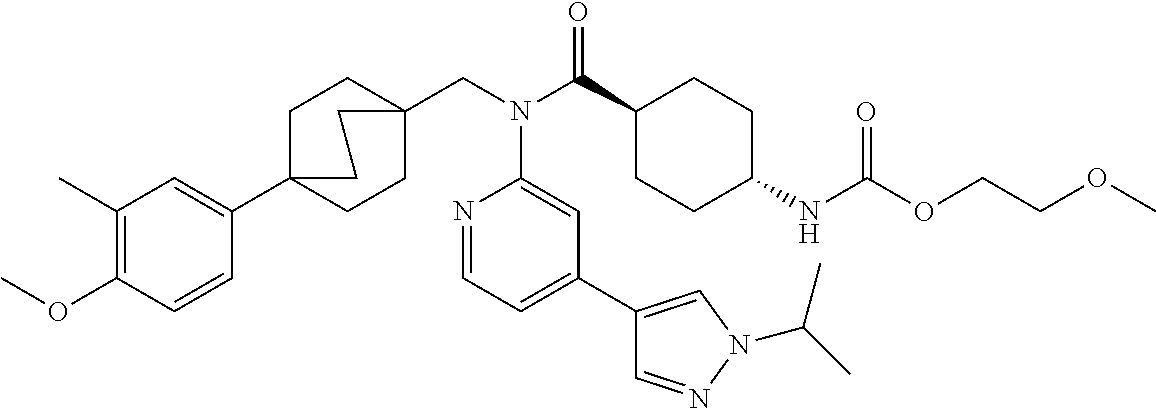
COC1=C(C)C=C(C23CCC(CN(C(C4CCC(NC(OCCOC)=O)CC4)=O)C4=CC(C5=CN(C(C)C)N=C5)=CC=N4)(CC2)CC3)C=C1
